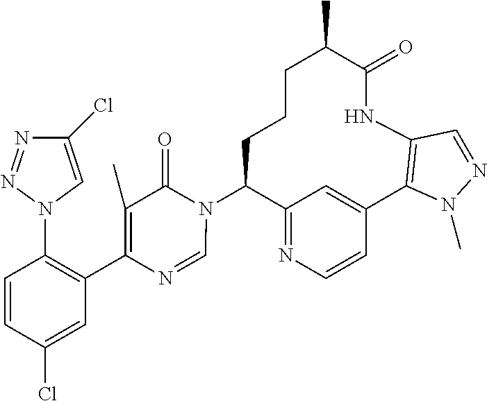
C12=NC=CC(=C1)C1=C(NC(=O)C(C)CCCC2N2C(=O)C(C)=C(C3=C(N4C=C(Cl)N=N4)C=CC(Cl)=C3)N=C2)C=NN1C
